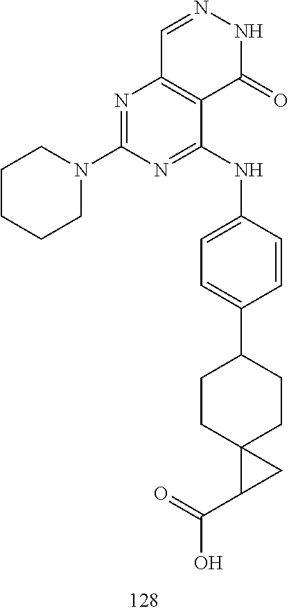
C1=NNC(=O)C2=C1N=C(N1CCCCC1)N=C2NC1=CC=C(C2CCC3(CC2)C(C(=O)O)C3)C=C1
